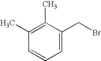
C1(C)=C(C)C(CBr)=CC=C1
